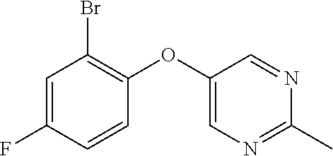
C1=C(F)C=CC(OC2=CN=C(C)N=C2)=C1Br
